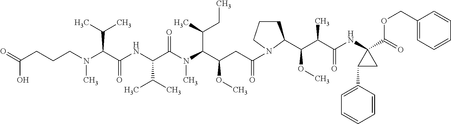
O=C(CCCN(C(C(NC(C(N(C(C(CC(=O)N1CCCC1C(C(C(NC1(C(=O)OCC2=CC=CC=C2)C(C2=CC=CC=C2)C1)=O)C)OC)OC)C(C)CC)C)=O)C(C)C)=O)C(C)C)C)O
